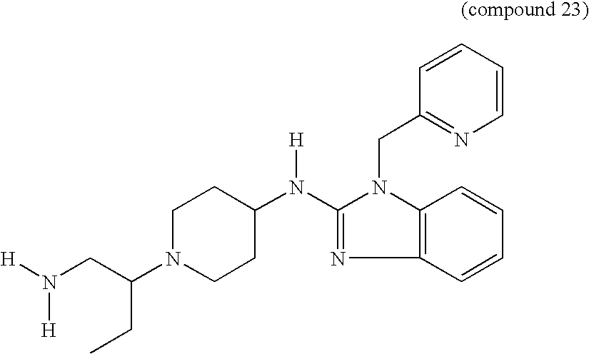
N(C1=NC2=C(N1CC1=NC=CC=C1)C=CC=C2)(C1CCN(C(CN([H])[H])CC)CC1)[H]
